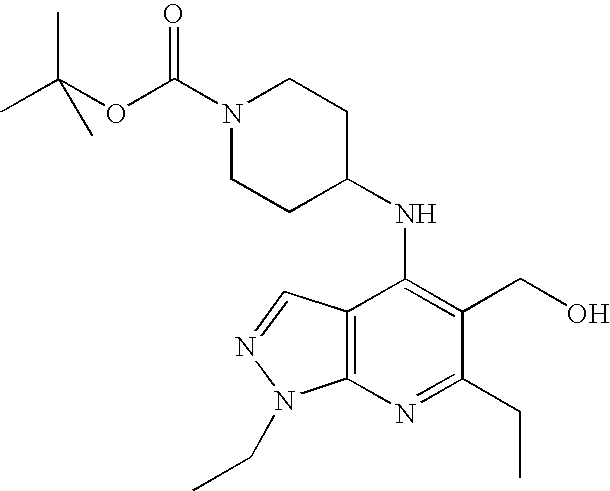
C12=C(N=C(CC)C(CO)=C1NC1CCN(C(OC(C)(C)C)=O)CC1)N(CC)N=C2
